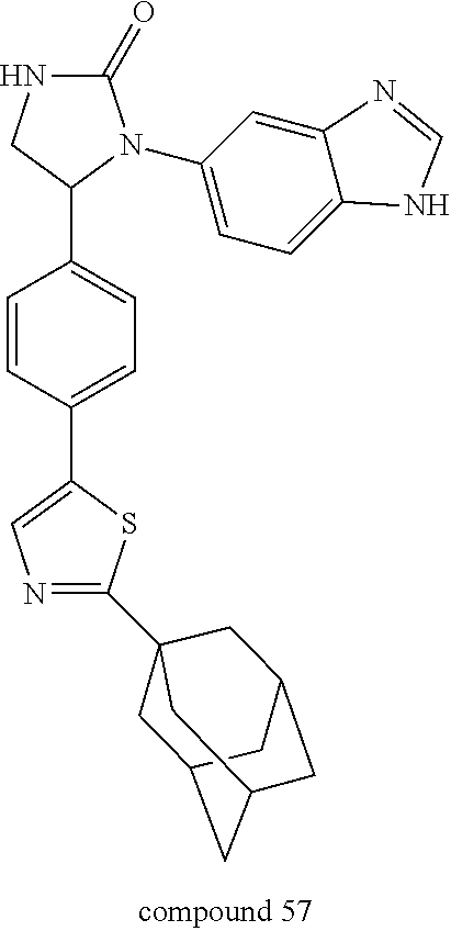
C1=CC(C2=CN=C(C34CC5CC(CC(C3)C5)C4)S2)=CC=C1C1N(C2=CC=C3C(=C2)N=CN3)C(=O)NC1
